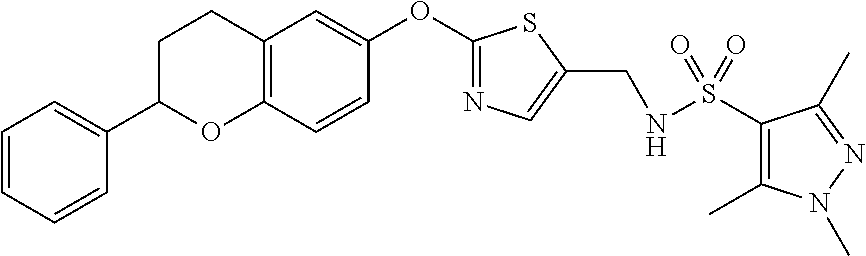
C1=CC=CC(C2OC3=C(CC2)C=C(OC2=NC=C(CNS(C4=C(C)N(C)N=C4C)(=O)=O)S2)C=C3)=C1
